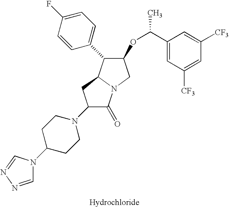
C1(OC(C)C2=CC([CF3])=CC([CF3])=C2)C(C2=CC=C(F)C=C2)C2N(C1)C(=O)C(N1CCC(N3C=NN=C3)CC1)C2
